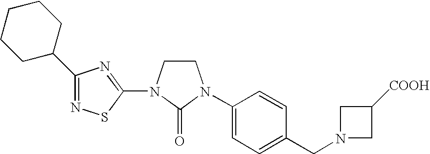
C1CN(C2=NC(C3CCCCC3)=NS2)C(=O)N1C1=CC=C(CN2CC([COOH])C2)C=C1
